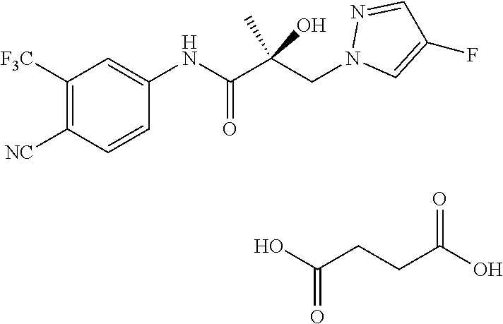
C1([F3C])=C([NC])C=CC(NC(=O)C(CN2C=C(F)C=N2)(C)O)=C1.C(=O)(CCC(O)=O)O
